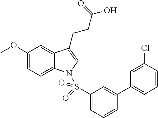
C1(OC)=CC=C2C(=C1)C(CCC(O)=O)=CN2S(C1=CC=CC(C2=CC=CC(Cl)=C2)=C1)(=O)=O
